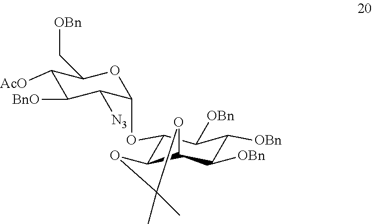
C1([AcO])C([BnO])C([N3])C(OC2C3C(C([OBn])C([OBn])C2[OBn])OC(C)(C)O3)OC1C[OBn]
